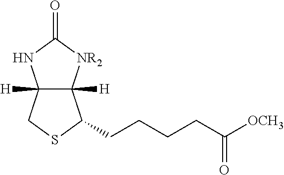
C12([H])C([H])([NR2]C(=O)N1)C(CCCCC([OCH3])=O)SC2
